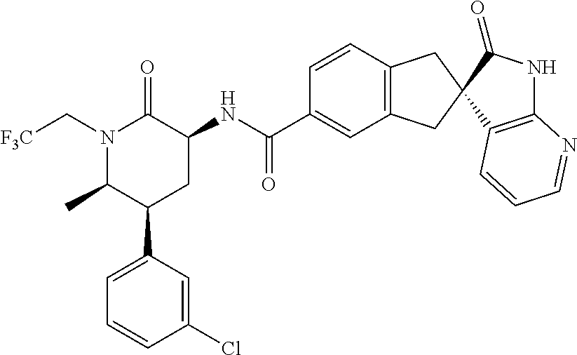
N1(C[F3C])C(C)C(C2=CC=CC(Cl)=C2)CC(NC(C2=CC3=C(C=C2)CC2(C3)C(=O)NC3=C2C=CC=N3)=O)C1=O
